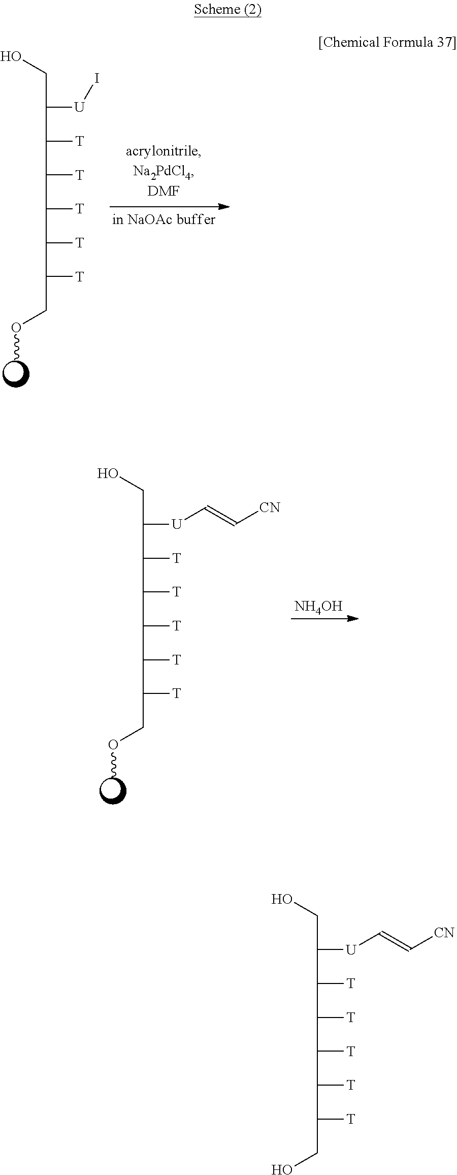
OCC([U]C=C[CN])C([T])C([T])C([T])C([T])C([T])CO.OCC([U]I)C([T])C([T])C([T])C([T])C([T])COC.OCC([U]C=C[CN])C([T])C([T])C([T])C([T])C([T])COC.[NH4OH]
